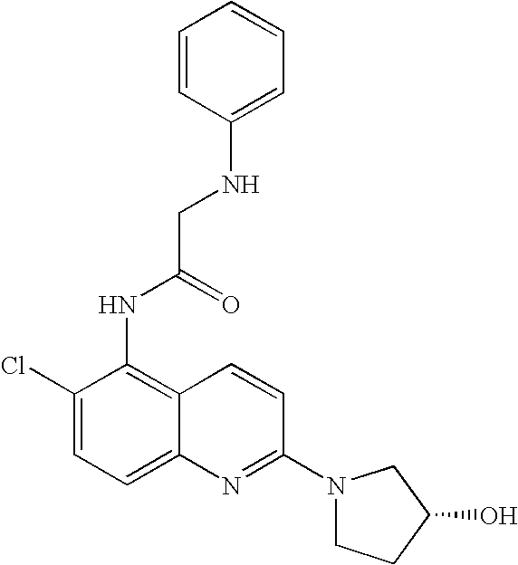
C1=CC(NCC(NC2=C3C(=CC=C2Cl)N=C(N2CCC(O)C2)C=C3)=O)=CC=C1
